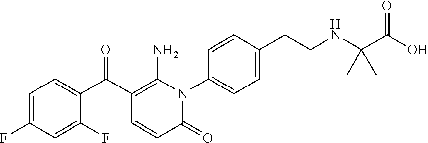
C1=C(F)C=C(F)C(C(C2=C(N)N(C3=CC=C(CCNC(C(O)=O)(C)C)C=C3)C(=O)C=C2)=O)=C1
